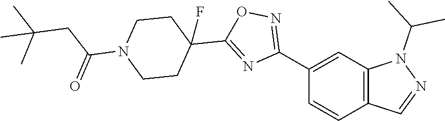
C12=C(C=CC(C3=NOC(C4(F)CCN(C(CC(C)(C)C)=O)CC4)=N3)=C1)C=NN2C(C)C
